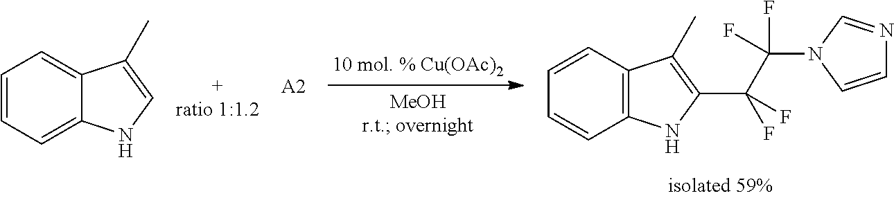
C1=CC=C2C(=C1)C(C)=CN2.[A2].C1=CC2=C(C=C1)NC(C(C(F)(N1C=CN=C1)F)(F)F)=C2C
